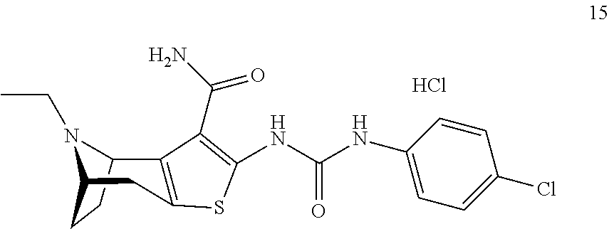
Cl.C12CCC(CC3=C1C(C(=O)N)=C(NC(NC1=CC=C(Cl)C=C1)=O)S3)N2CC
